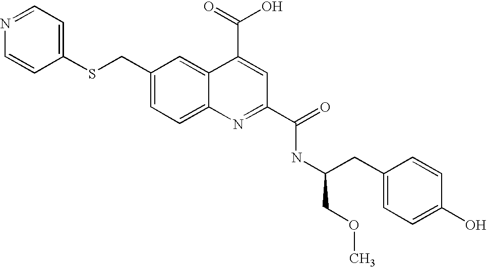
C1=NC=CC(SCC2=CC=C3C(=C2)C(C(=O)O)=CC(C(=O)NC(CC2=CC=C(O)C=C2)COC)=N3)=C1
